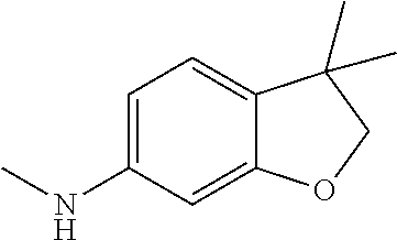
C1=C(NC)C=C2C(=C1)C(C)(C)CO2
